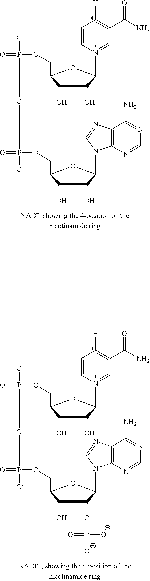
N1=C(N)C2=C(N=C1)N(C1C(O)C(O)C(COP(=O)([O-])OP(OCC3C(O)C(O)C(N4=CC(C(N)=O)=C([H])C=C4)O3)(=O)[O-])O1)C=N2.N1=C(N)C2=C(N=C1)N(C1C(OP([O-])([O-])=O)C(O)C(COP(=O)([O-])OP(OCC3C(O)C(O)C(N4=CC(C(N)=O)=C([H])C=C4)O3)(=O)[O-])O1)C=N2
